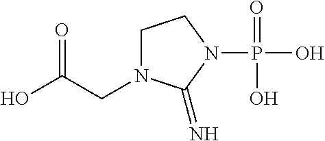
OC(CN1CCN(P(O)(=O)O)C1=N)=O
